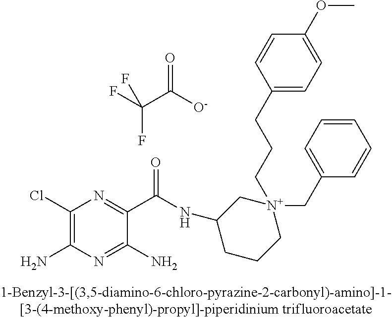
C1(Cl)=C(N)N=C(N)C(C(NC2CCC[N+](CC3=CC=CC=C3)(CCCC3=CC=C(OC)C=C3)C2)=O)=N1.FC(C([O-])=O)(F)F
